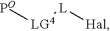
[PO][LG4][L][Hal]
